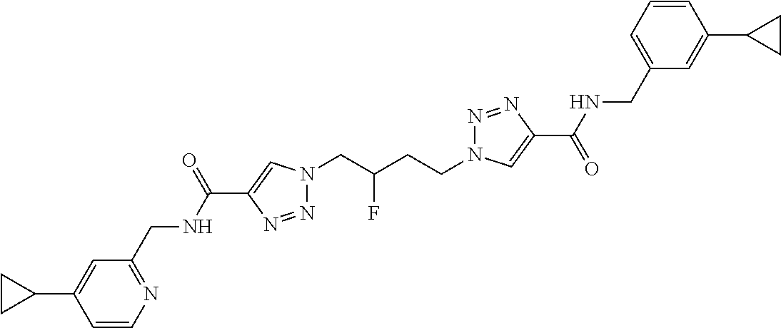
N1(CC(CCN2N=NC(C(=O)NCC3=CC=CC(C4CC4)=C3)=C2)F)N=NC(C(NCC2=NC=CC(C3CC3)=C2)=O)=C1
